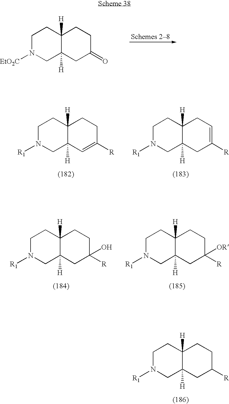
C1N([EtO2C])CC2([H])C([H])(C1)CCC(=O)C2.C1N([R1])CC2([H])C([H])(C1)CCC([R])=C2.C1N([R1])CC2([H])C([H])(C1)CC=C([R])C2.C1N([R1])CC2([H])C([H])(C1)CCC([R])(O)C2.C1N([R1])CC2([H])C([H])(C1)CCC([OR])([R])C2.C1N([R1])CC2([H])C([H])(C1)CCC([R])C2
